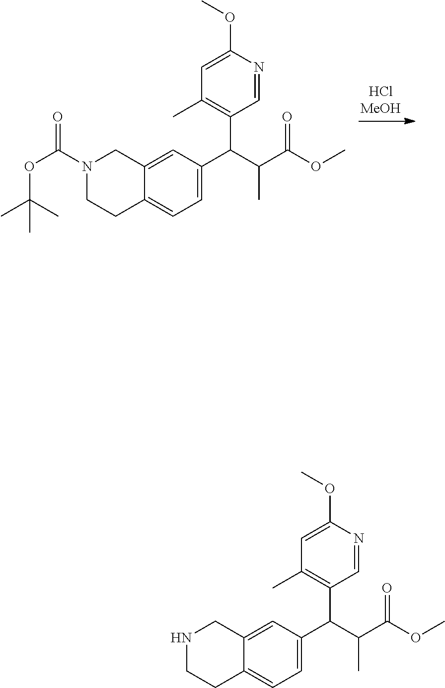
C1=C(C(C(C(OC)=O)C)C2=C(C)C=C(OC)N=C2)C=C2C(=C1)CCN(C(OC(C)(C)C)=O)C2.C1=C(C(C(C(OC)=O)C)C2=C(C)C=C(OC)N=C2)C=C2C(=C1)CCNC2
